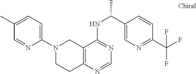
C1=C(C)C=NC(N2CCC3=C(C2)C(NC(C)C2=CN=C(C(F)(F)F)C=C2)=NC=N3)=C1
